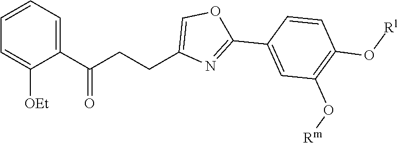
C(CC1=COC(C2=CC(O[Rm])=C(O[Rl])C=C2)=N1)C(C1=CC=CC=C1[OEt])=O
